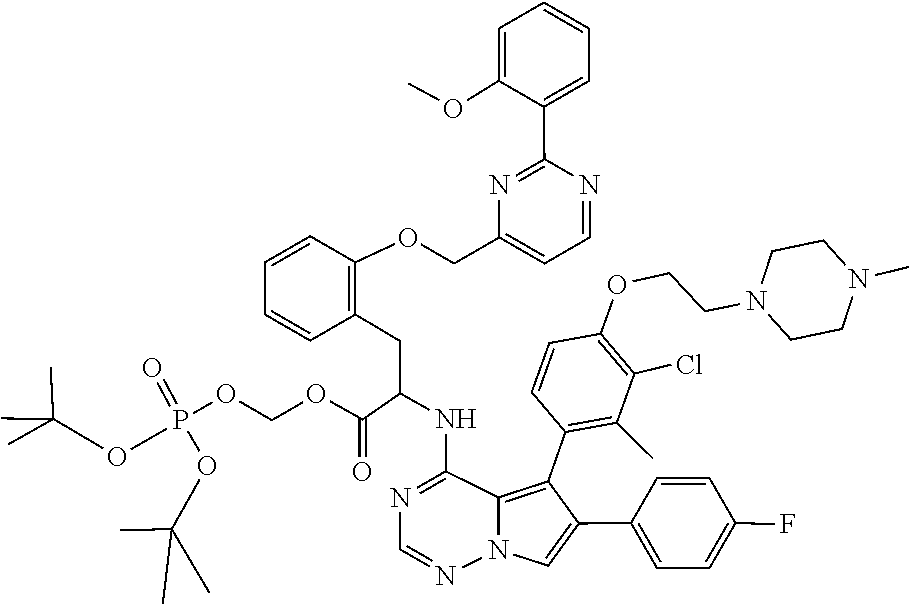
C1=NN2C(=C(C3=C(C)C(Cl)=C(OCCN4CCN(C)CC4)C=C3)C(C3=CC=C(F)C=C3)=C2)C(NC(CC2=C(OCC3=CC=NC(C4=CC=CC=C4OC)=N3)C=CC=C2)C(OCOP(OC(C)(C)C)(=O)OC(C)(C)C)=O)=N1
